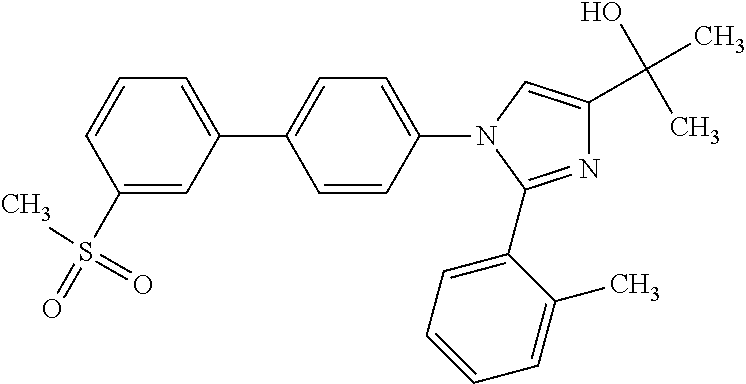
C1(S(C)(=O)=O)=CC(C2=CC=C(N3C(C4=CC=CC=C4C)=NC(C(O)(C)C)=C3)C=C2)=CC=C1
